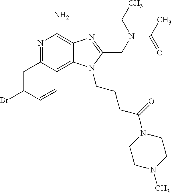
C1=C(Br)C=CC2=C3C(=C(N)N=C12)N=C(CN(C(C)=O)CC)N3CCCC(N1CCN(C)CC1)=O
